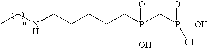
CCNCCCCCP(CP(O)(=O)O)(=O)O
